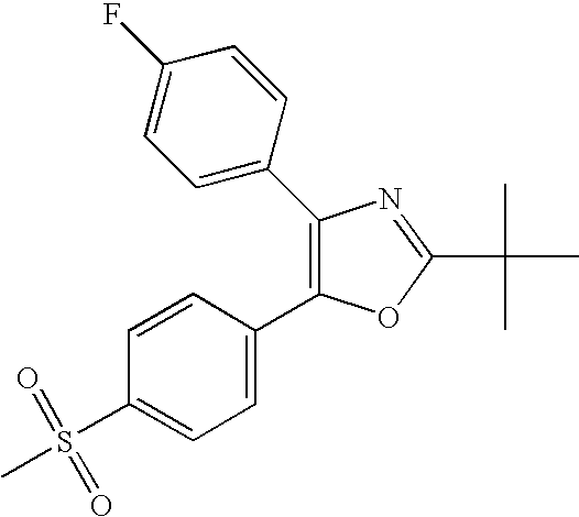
CS(C1=CC=C(C2=C(C3=CC=C(F)C=C3)N=C(C(C)(C)C)O2)C=C1)(=O)=O
